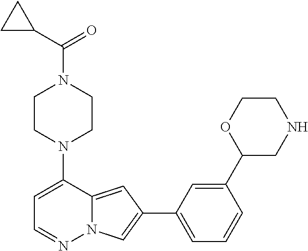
C1CN(C2=CC=NN3C2=CC(C2=CC=CC(C4CNCCO4)=C2)=C3)CCN1C(C1CC1)=O
